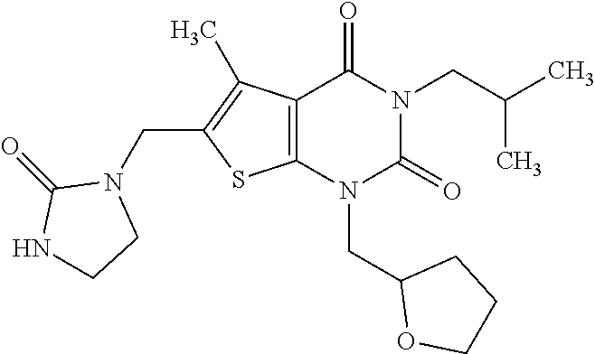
C12=C(N(CC3OCCC3)C(=O)N(CC(C)C)C1=O)SC(CN1C(=O)NCC1)=C2C
